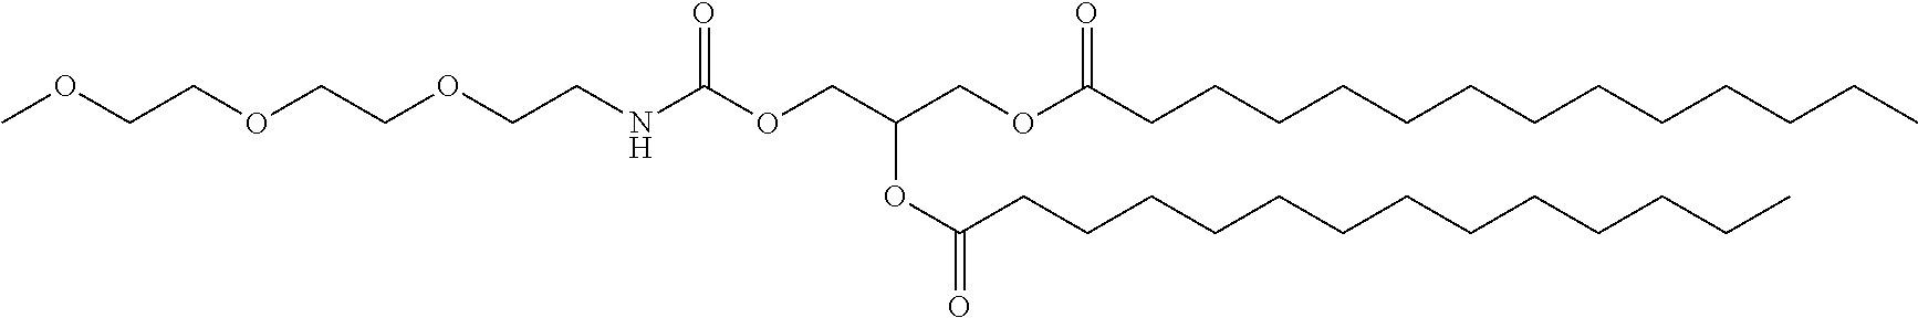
N(C(OCC(COC(CCCCCCCCCCCCC)=O)OC(CCCCCCCCCCCCC)=O)=O)CCOCCOCCOC
